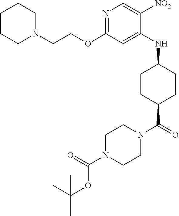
N1=C(OCCN2CCCCC2)C=C(NC2CCC(C(N3CCN(C(OC(C)(C)C)=O)CC3)=O)CC2)C([NO2])=C1
